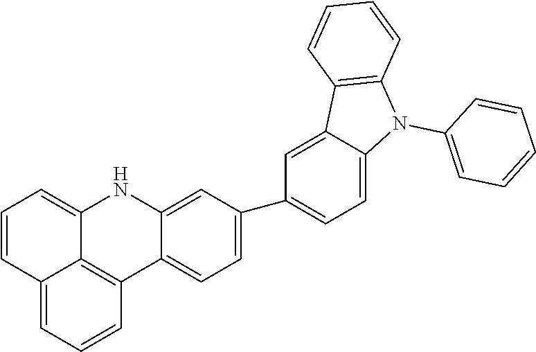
C1=C2C(=CC=C1C1=CC=C3C(=C1)NC1=CC=CC4=CC=CC3=C14)N(C1=CC=CC=C1)C1=C2C=CC=C1
